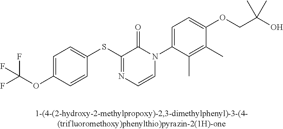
FC(OC1=CC=C(SC2=NC=CN(C3=CC=C(OCC(O)(C)C)C(C)=C3C)C2=O)C=C1)(F)F
